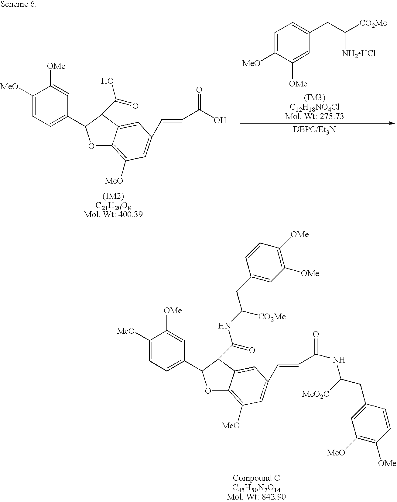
C1=C(C2OC3=C([MeO])C=C(C=CC(O)=O)C=C3C2C(=O)O)C=C([OMe])C([MeO])=C1.C1=C([MeO])C([OMe])=CC(CC([CO2Me])[NH2HCl])=C1.C1=C(C2OC3=C([MeO])C=C(C=CC(=O)NC(CC4=CC([MeO])=C([OMe])C=C4)[MeO2C])C=C3C2C(=O)NC(CC2=CC([OMe])=C([OMe])C=C2)[CO2Me])C=C([OMe])C([MeO])=C1
